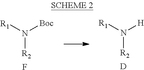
N([R2])([Boc])[R1].F.N([R2])([H])[R1].[D]
